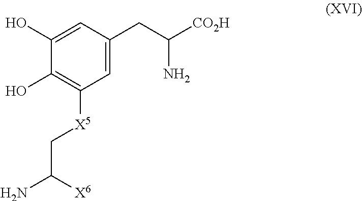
C1(O)=CC(CC([CO2H])N)=CC([X5]CC(N)[X6])=C1O
